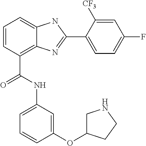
C1=CC(C(NC2=CC=CC(OC3CNCC3)=C2)=O)=C2C(=C1)NC(C1=CC=C(F)C=C1[CF3])=N2
